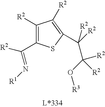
C1([R2])=C(C(=N[R1])[R2])SC(C(C([R2])(O[R3])[R2])([R2])[R2])=C1[R2]
